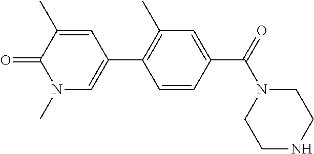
C1=CC(C(=O)N2CCNCC2)=CC(C)=C1C1=CN(C)C(=O)C(C)=C1
